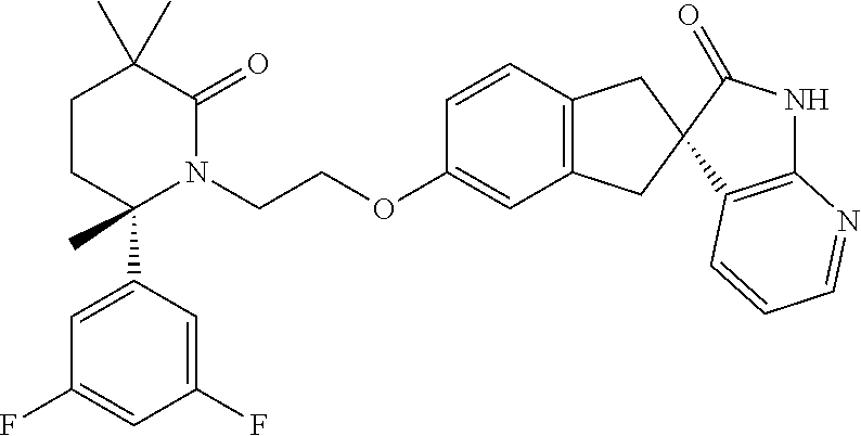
CC1(C)CCC(C2=CC(F)=CC(F)=C2)(C)N(CCOC2=CC3=C(C=C2)CC2(C3)C3=C(NC2=O)N=CC=C3)C1=O
